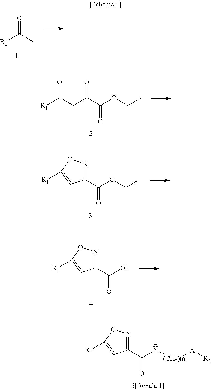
O=C(C)[R1].O=C(CC(C(OCC)=O)=O)[R1].C1(C(OCC)=O)=NOC([R1])=C1.C1(C(O)=O)=NOC([R1])=C1.C1(C(=O)N[(CH2)m][A][R2])=NOC([R1])=C1
